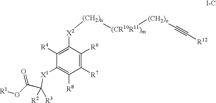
C1([R4])=C([X2][(CH2)n][(CR10R11)m][(CH2)o]C#C[R12])C([R6])=C([R7])C([R8])=C1[X1]C(C(O[R1])=O)([R2])[R3]
